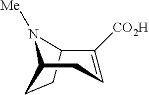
C12CCC(N1[Me])CC=C2[CO2H]
